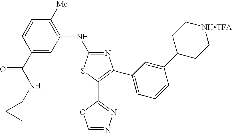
C1(C(NC2CC2)=O)=CC(NC2=NC(C3=CC=CC(C4CC[NHTFA]CC4)=C3)=C(C3=NN=CO3)S2)=C([Me])C=C1
